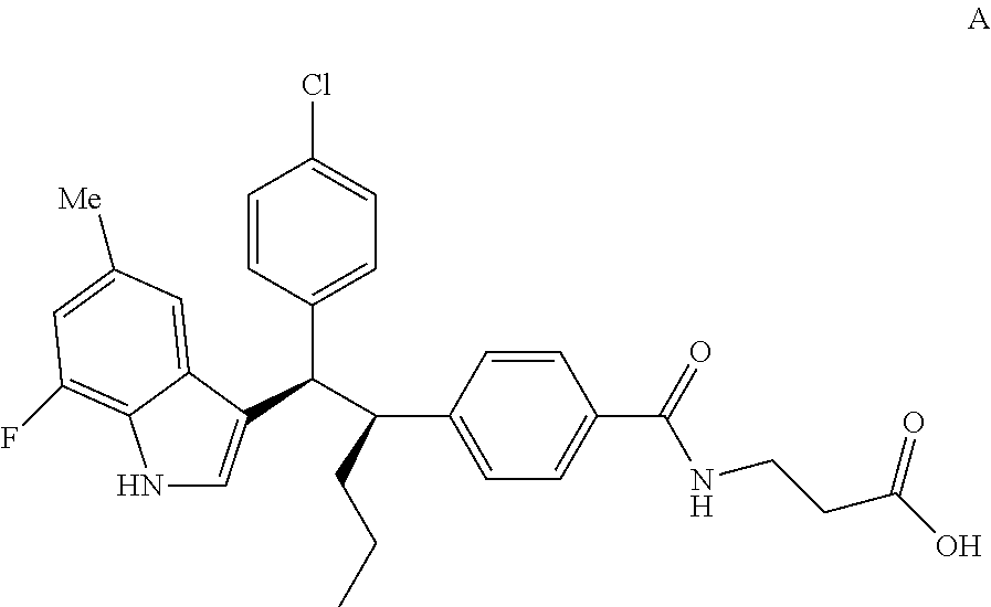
N1C=C(C(C(C2=CC=C(C(NCCC(=O)O)=O)C=C2)CCC)C2=CC=C(Cl)C=C2)C2=CC([Me])=CC(F)=C12
